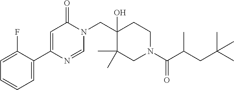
C1(C2=CC(=O)N(CC3(O)C(C)(C)CN(C(C(CC(C)(C)C)C)=O)CC3)C=N2)=CC=CC=C1F
